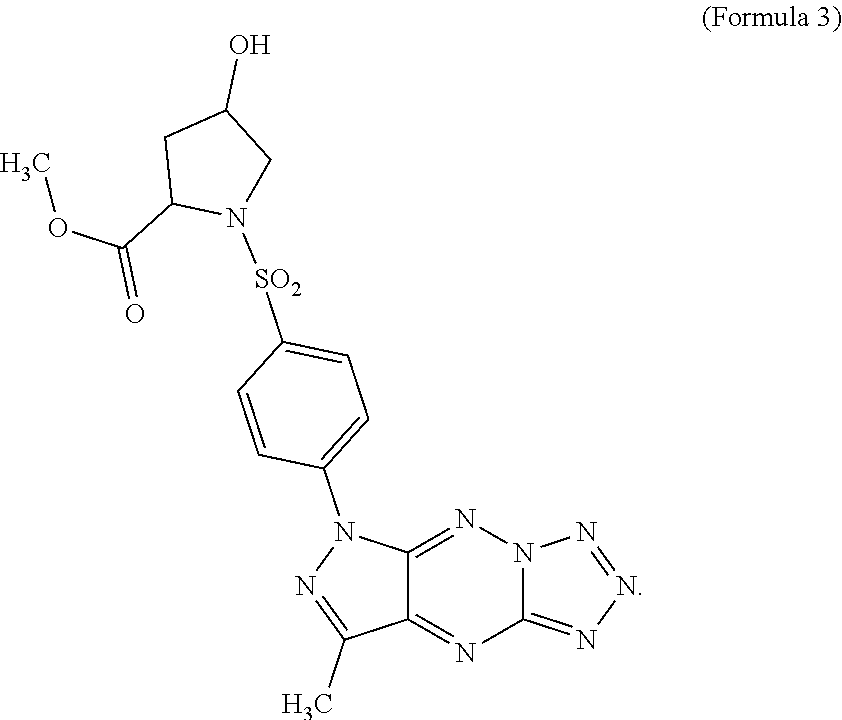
C12=NN3C(=NN=N3)N=C1C(C)=NN2C1=CC=C([SO2]N2CC(O)CC2C(OC)=O)C=C1
